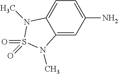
C12=CC(N)=CC=C1N(C)S(=O)(=O)N2C
